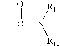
CC(=O)N([R10])[R11]
